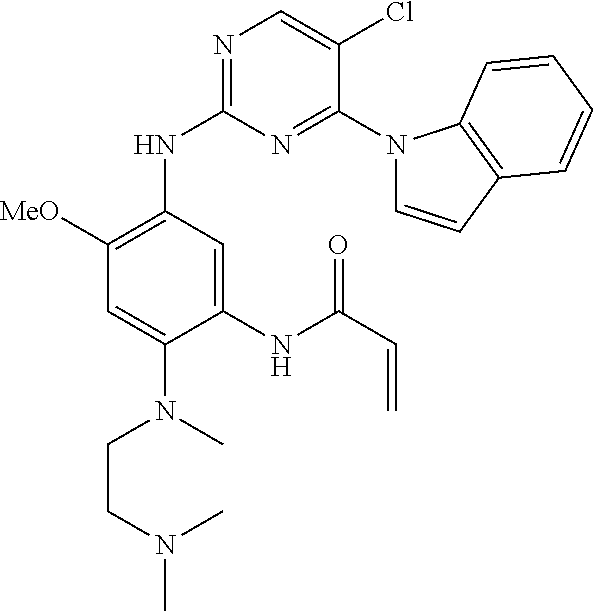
N1=C(NC2=C([MeO])C=C(N(CCN(C)C)C)C(NC(C=C)=O)=C2)N=C(N2C=CC3=C2C=CC=C3)C(Cl)=C1
